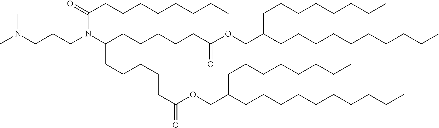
CN(CCCN(C(CCCCCC(OCC(CCCCCCCCCC)CCCCCCCC)=O)CCCCCC(OCC(CCCCCCCCCC)CCCCCCCC)=O)C(=O)CCCCCCCC)C
